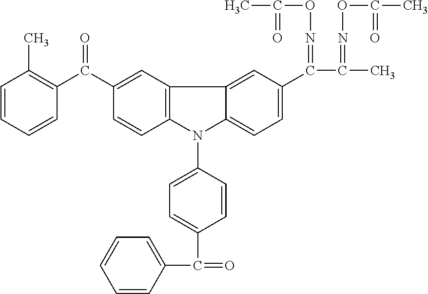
C1(C(C2=CC3=C(C=C2)N(C2=CC=C(C(C4=CC=CC=C4)=O)C=C2)C2=CC=C(C(=NOC(C)=O)C(C)=NOC(C)=O)C=C32)=O)=C(C)C=CC=C1
